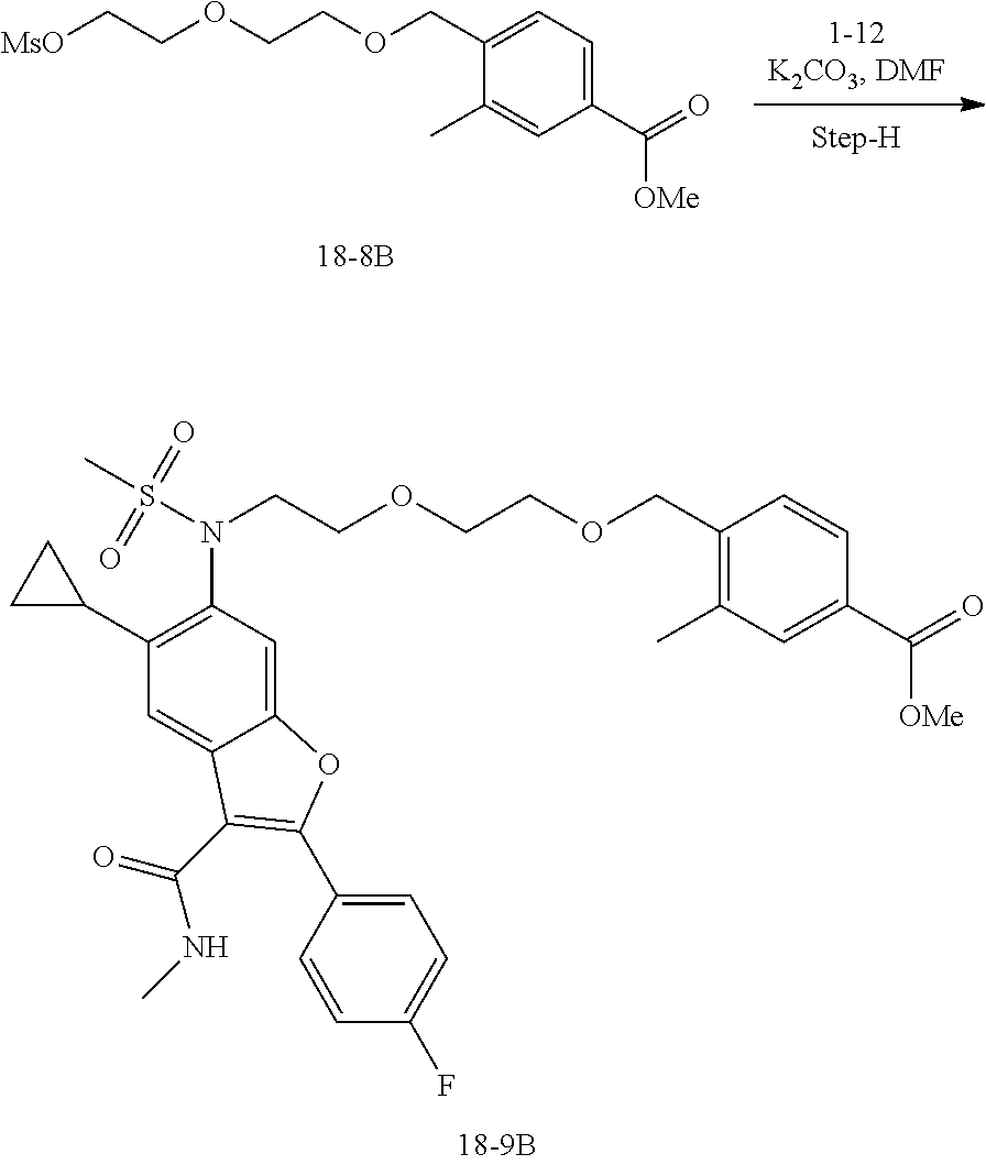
C(C1=C(C)C=C(C(=O)[OMe])C=C1)OCCOCCN(S(C)(=O)=O)C1=C(C2CC2)C=C2C(=C1)OC(C1=CC=C(F)C=C1)=C2C(=O)NC.C1(COCCOCC[MsO])=CC=C(C(=O)[OMe])C=C1C
